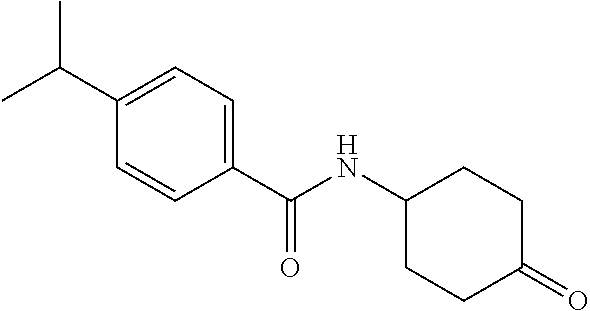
C1=C(C(C)C)C=CC(C(NC2CCC(=O)CC2)=O)=C1
